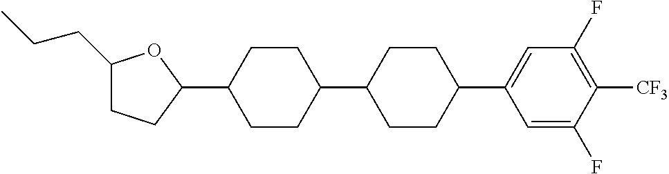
C1(CCC)CCC(C2CCC(C3CCC(C4=CC(F)=C([CF3])C(F)=C4)CC3)CC2)O1
